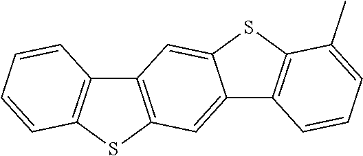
C12=CC3=C(C=C1SC1=C2C=CC=C1C)C1=C(S3)C=CC=C1
